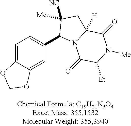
C1=C2C(=CC(C3N4C([H])(CC3([Me])[NC])C(=O)N([Me])C([Et])C4=O)=C1)OCO2
